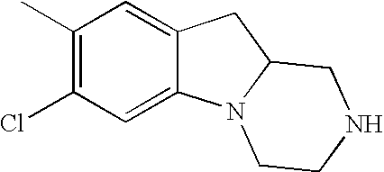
C1(C)=C(Cl)C=C2C(=C1)CC1N2CCNC1
